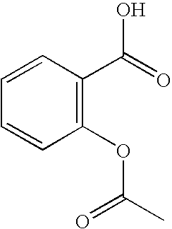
C1(OC(C)=O)=C(C(=O)O)C=CC=C1
